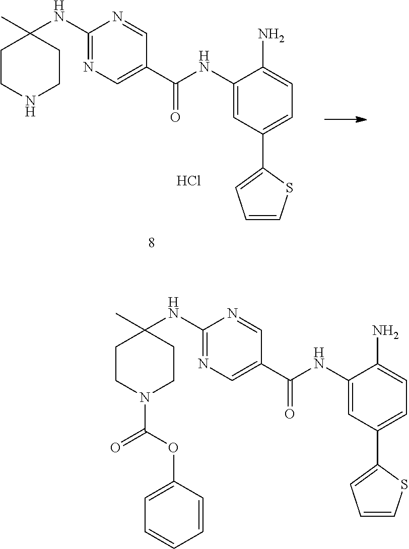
C1CN(C(OC2=CC=CC=C2)=O)CCC1(C)NC1=NC=C(C(NC2=CC(C3=CC=CS3)=CC=C2N)=O)C=N1.C1CNCCC1(C)NC1=NC=C(C(NC2=CC(C3=CC=CS3)=CC=C2N)=O)C=N1.Cl
